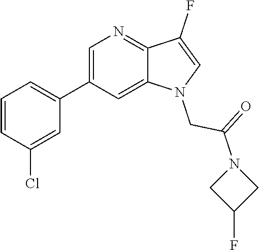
C1=C(C2=CC=CC(Cl)=C2)C=C2C(=N1)C(F)=CN2CC(=O)N1CC(F)C1
